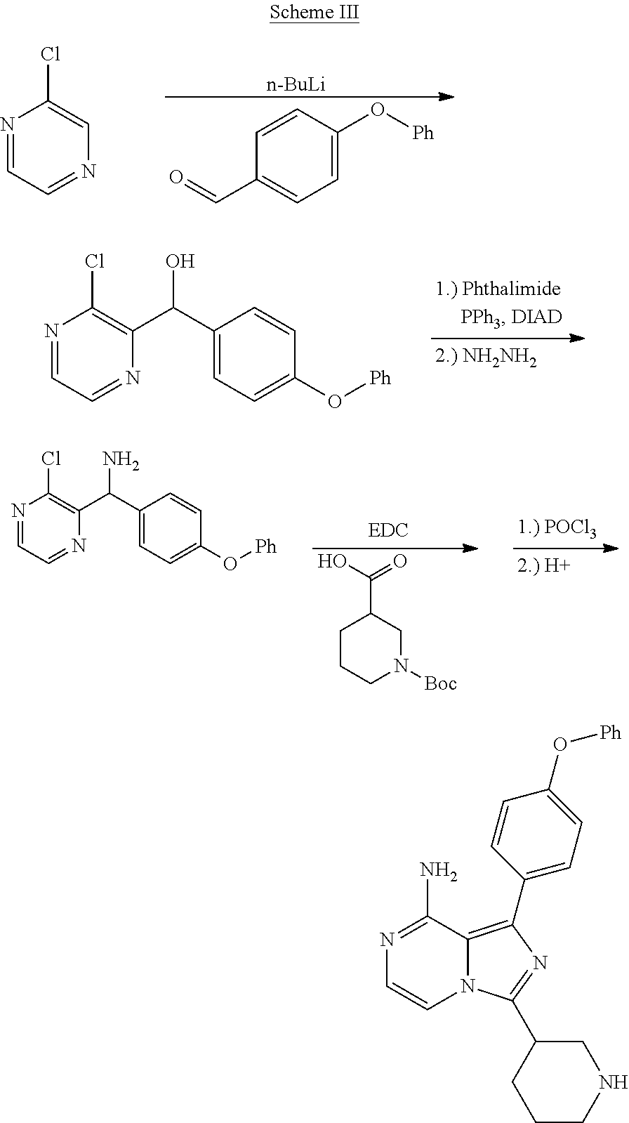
C1=C(O[Ph])C=CC(C=O)=C1.[n-BuLi].N1=CC=NC=C1Cl.N1=CC=NC(C(C2=CC=C(O[Ph])C=C2)O)=C1Cl.C1CCN([Boc])CC1C(O)=O.N1=CC=NC(C(C2=CC=C(O[Ph])C=C2)N)=C1Cl.N1=C(N)C2=C(C3=CC=C(O[Ph])C=C3)N=C(C3CCCNC3)N2C=C1
